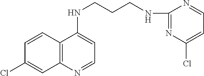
C12=C(N=CC=C1NCCCNC1=NC(Cl)=CC=N1)C=C(Cl)C=C2
